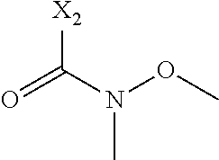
O=C(N(OC)C)[X2]
